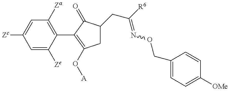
C1=C([Ze])C(C2=C(O[A])CC(CC(=NOCC3=CC=C([OMe])C=C3)[R6])C2=O)=C([Za])C=C1[Zc]
